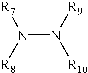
[R7]N([R8])N([R9])[R10]
